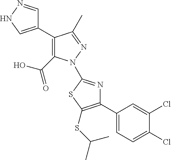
C1(C2=C(C(O)=O)N(C3=NC(C4=CC=C(Cl)C(Cl)=C4)=C(SC(C)C)S3)N=C2C)=CNN=C1
